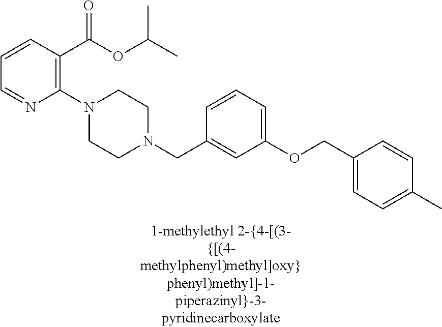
C1(N2CCN(CC3=CC(OCC4=CC=C(C)C=C4)=CC=C3)CC2)=C(C(OC(C)C)=O)C=CC=N1
